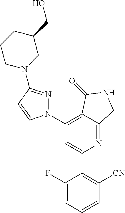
C1(N2N=C(N3CC(CO)CCC3)C=C2)=C2C(=NC(C3=C([CN])C=CC=C3F)=C1)CNC2=O
